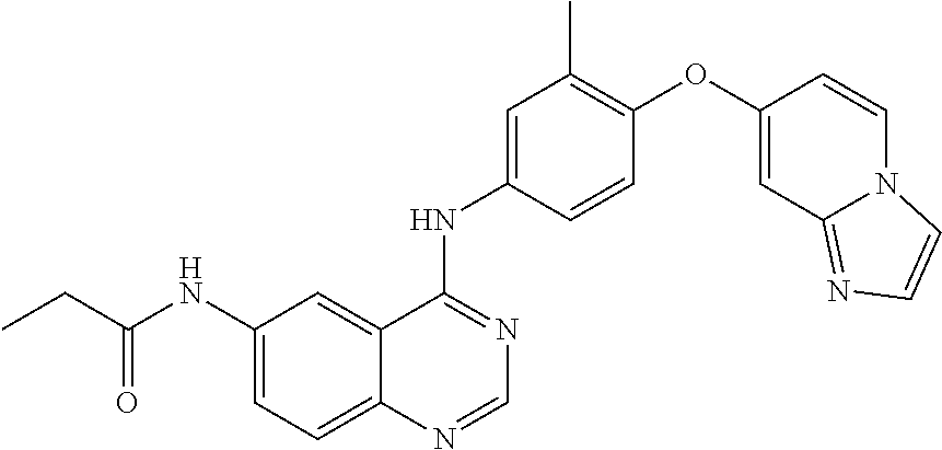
C12=CC=C(NC(CC)=O)C=C1C(NC1=CC(C)=C(OC3=CC4=NC=CN4C=C3)C=C1)=NC=N2
